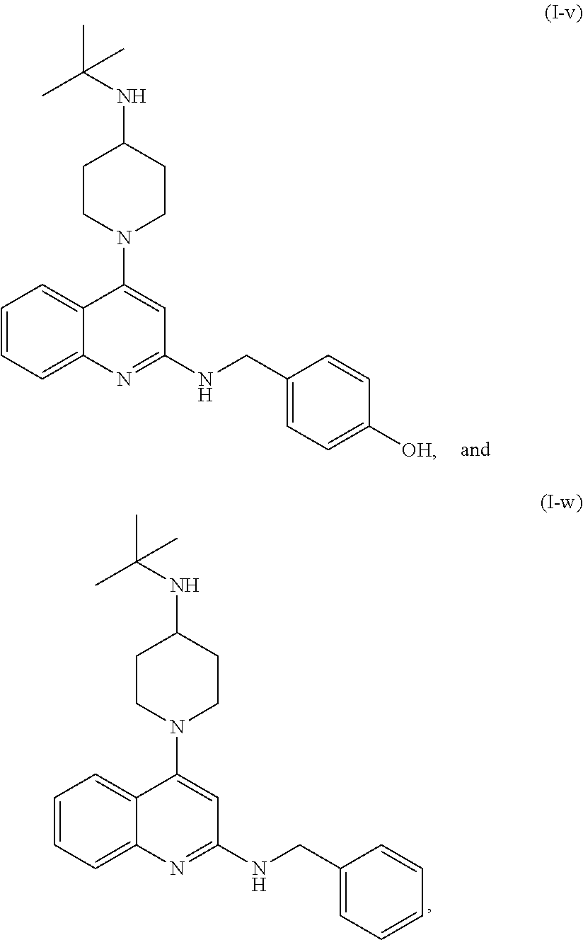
C1=CC=C2C(=C1)C(N1CCC(NC(C)(C)C)CC1)=CC(NCC1=CC=C([OH])C=C1)=N2.C1=CC=C2C(=C1)C(N1CCC(NC(C)(C)C)CC1)=CC(NCC1=CC=CC=C1)=N2
